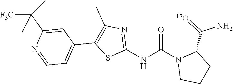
O=C(N1CCCC1C(=[17O])N)NC1=NC(C)=C(C2=CC=NC(C([F3C])(C)C)=C2)S1
